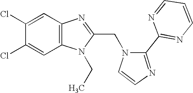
C12=C(N=C(CN3C=CN=C3C3=NC=CC=N3)N1CC)C=C(Cl)C(Cl)=C2
